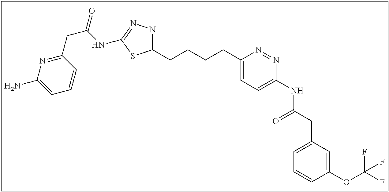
C1(CCCCC2=CC=C(NC(CC3=CC=CC(OC(F)(F)F)=C3)=O)N=N2)=NN=C(NC(CC2=NC(N)=CC=C2)=O)S1
